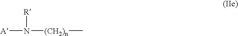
[A]N([(CH2)n]C)[R]
